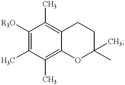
C1([R3O])=C(C)C(C)=C2C(=C1C)CCC(C)(C)O2
